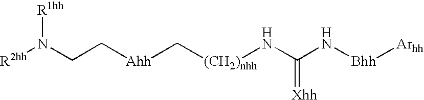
[R2hh]N(CC[Ahh]C[(CH2)nhh]NC(N[Bhh][Arhh])=[Xhh])[R1hh]
